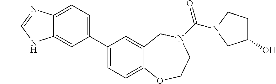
C1(C2=CC=C3C(=C2)NC(C)=N3)=CC=C2C(=C1)CN(C(=O)N1CCC(O)C1)CCO2
